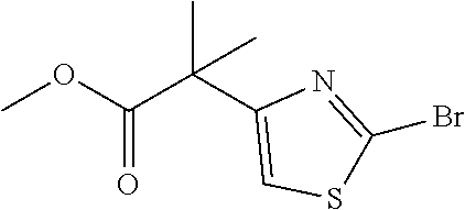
COC(C(C1=CSC(Br)=N1)(C)C)=O
